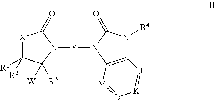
[X]1C([R1])([R2])C([R3])([W])N([Y]N2C3=C(N([R4])C2=O)[J]=[K][L]=[M]3)C1=O
